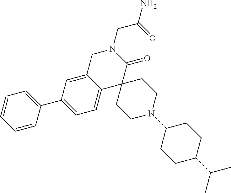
C1C2=CC(C3=CC=CC=C3)=CC=C2C2(C(=O)N1CC(N)=O)CCN(C1CCC(C(C)C)CC1)CC2
